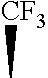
[CF3]C
